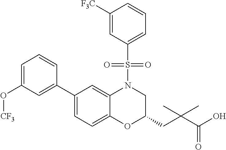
C1(C2=CC(O[CF3])=CC=C2)=CC=C2C(=C1)N(S(C1=CC=CC([F3C])=C1)(=O)=O)CC(CC(C(O)=O)(C)C)O2
